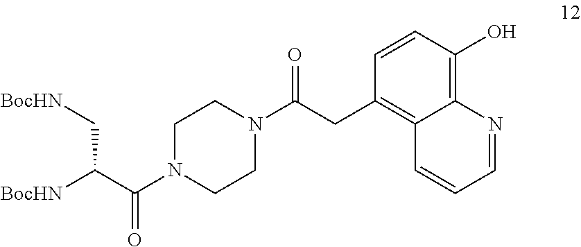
[BocHN]C(C(N1CCN(C(CC2=C3C(=C(O)C=C2)N=CC=C3)=O)CC1)=O)C[BocHN]
